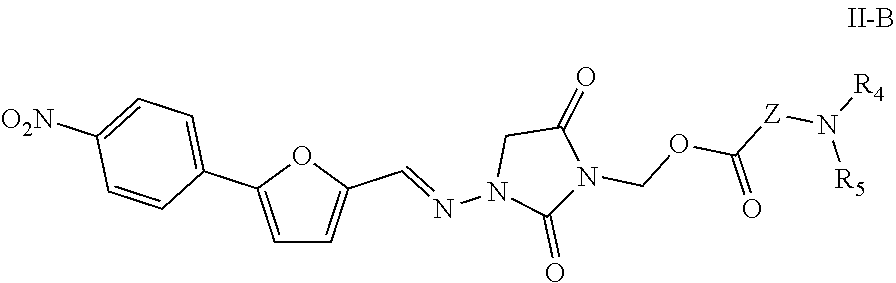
C1=C(C2=CC=C([O2N])C=C2)OC(C=NN2C(=O)N(COC([Z]N([R4])[R5])=O)C(=O)C2)=C1
